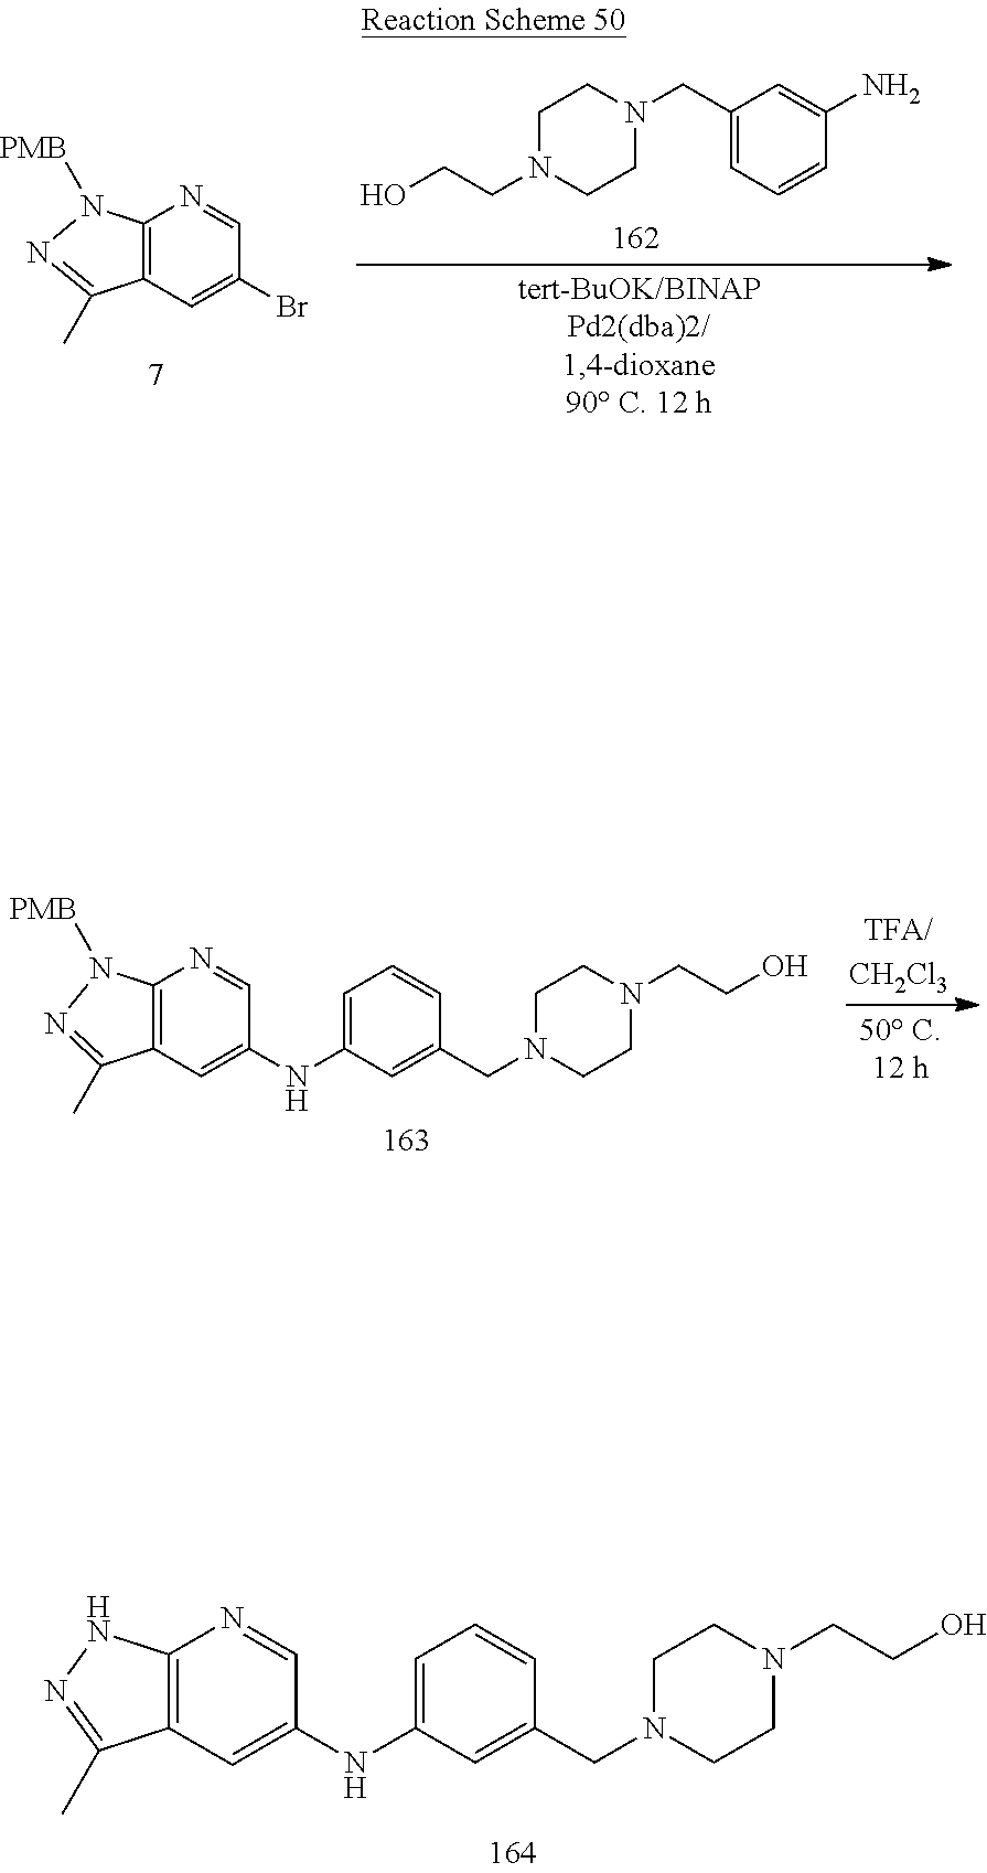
C1N(CCO)CCN(CC2=CC=CC(N)=C2)C1.C12=C(C=C(Br)C=N1)C(C)=NN2[PMB].C12=C(C=C(NC3=CC=CC(CN4CCN(CCO)CC4)=C3)C=N1)C(C)=NN2[PMB].C1(NC2=CC=CC(CN3CCN(CCO)CC3)=C2)=CC2=C(N=C1)NN=C2C
